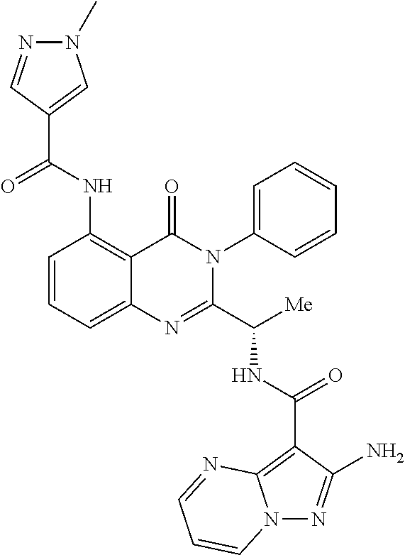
N(C(C1=NC2=CC=CC(NC(C3=CN(C)N=C3)=O)=C2C(=O)N1C1=CC=CC=C1)[Me])C(C1=C2N(N=C1N)C=CC=N2)=O
